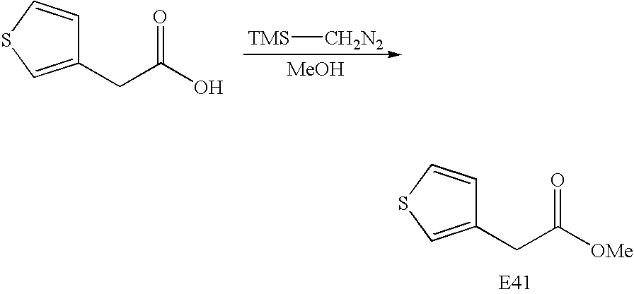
[TMS][CH2N2].[MeOH].C1(CC(O)=O)=CSC=C1.C1(CC([OMe])=O)=CSC=C1
